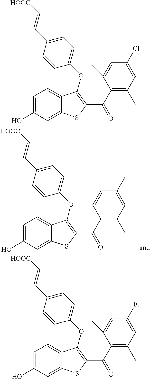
C1=C(O)C=C2C(=C1)C(OC1=CC=C(C=C[HOOC])C=C1)=C(C(C1=C(C)C=C(C)C=C1)=O)S2.C1=C(O)C=C2C(=C1)C(OC1=CC=C(C=C[HOOC])C=C1)=C(C(C1=C(C)C=C(Cl)C=C1C)=O)S2.C1=C(O)C=C2C(=C1)C(OC1=CC=C(C=C[HOOC])C=C1)=C(C(C1=C(C)C=C(F)C=C1C)=O)S2
